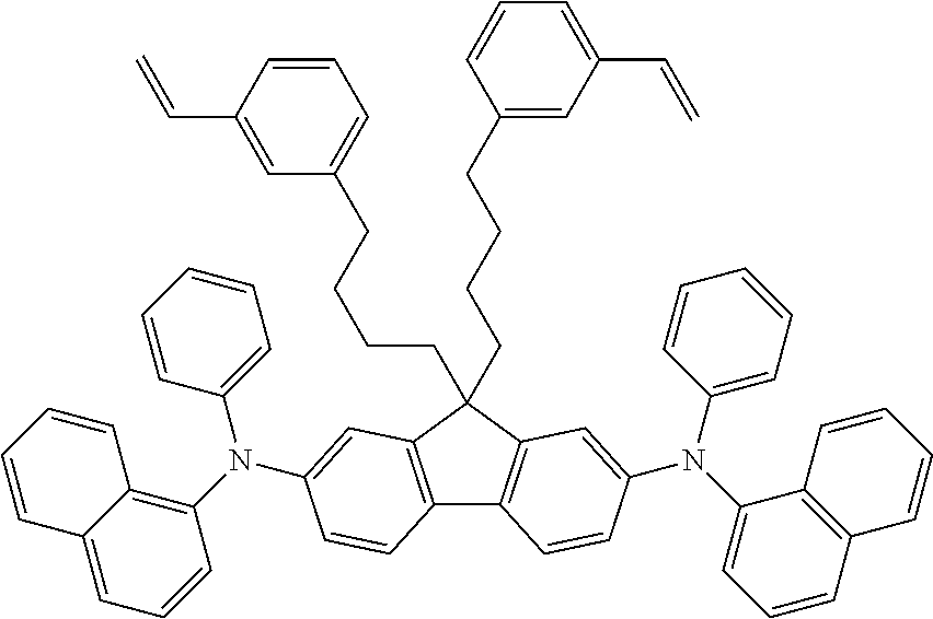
C12=C(C(CCCCC3=CC(C=C)=CC=C3)(CCCCC3=CC=CC(C=C)=C3)C3=C1C=CC(N(C1=CC=CC4=C1C=CC=C4)C1=CC=CC=C1)=C3)C=C(N(C1=C3C(=CC=C1)C=CC=C3)C1=CC=CC=C1)C=C2
